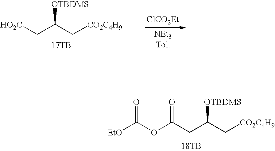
C(OC(CC(C[CO2C4H9])[OTBDMS])=O)([EtO])=O.[18TB].[HO2C]CC(C[CO2C4H9])[OTBDMS].[17TB].[ClCO2Et].[NEt3Tol]
